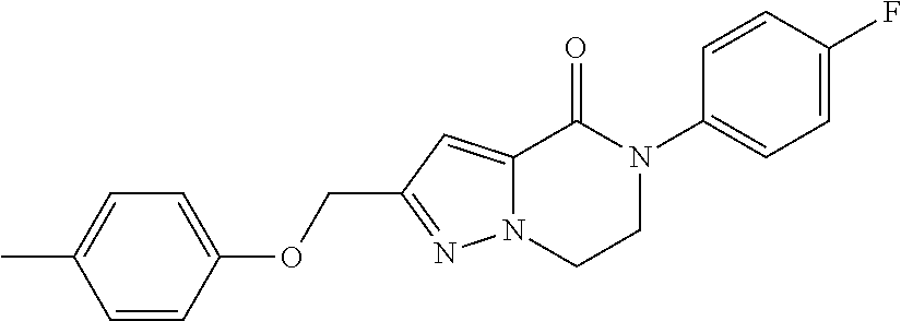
C1=CC(OCC2=NN3C(=C2)C(=O)N(C2=CC=C(F)C=C2)CC3)=CC=C1C
